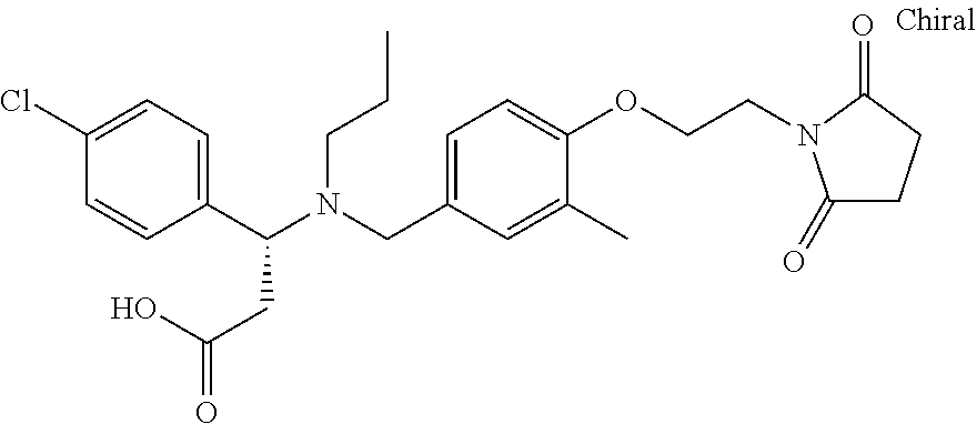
C1(Cl)=CC=C(C(N(CCC)CC2=CC=C(OCCN3C(=O)CCC3=O)C(C)=C2)CC(=O)O)C=C1
